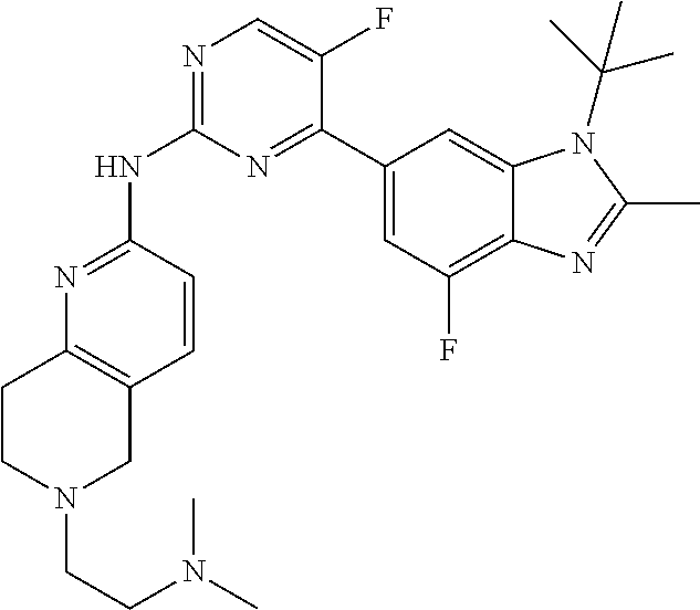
N1=C(NC2=NC=C(F)C(C3=CC(F)=C4C(=C3)N(C(C)(C)C)C(C)=N4)=N2)C=CC2=C1CCN(CCN(C)C)C2
